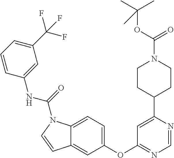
C1(OC2=NC=NC(C3CCN(C(OC(C)(C)C)=O)CC3)=C2)=CC=C2C(=C1)C=CN2C(NC1=CC(C(F)(F)F)=CC=C1)=O
